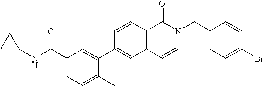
C1(C(NC2CC2)=O)=CC=C(C)C(C2=CC3=C(C=C2)C(=O)N(CC2=CC=C(Br)C=C2)C=C3)=C1
